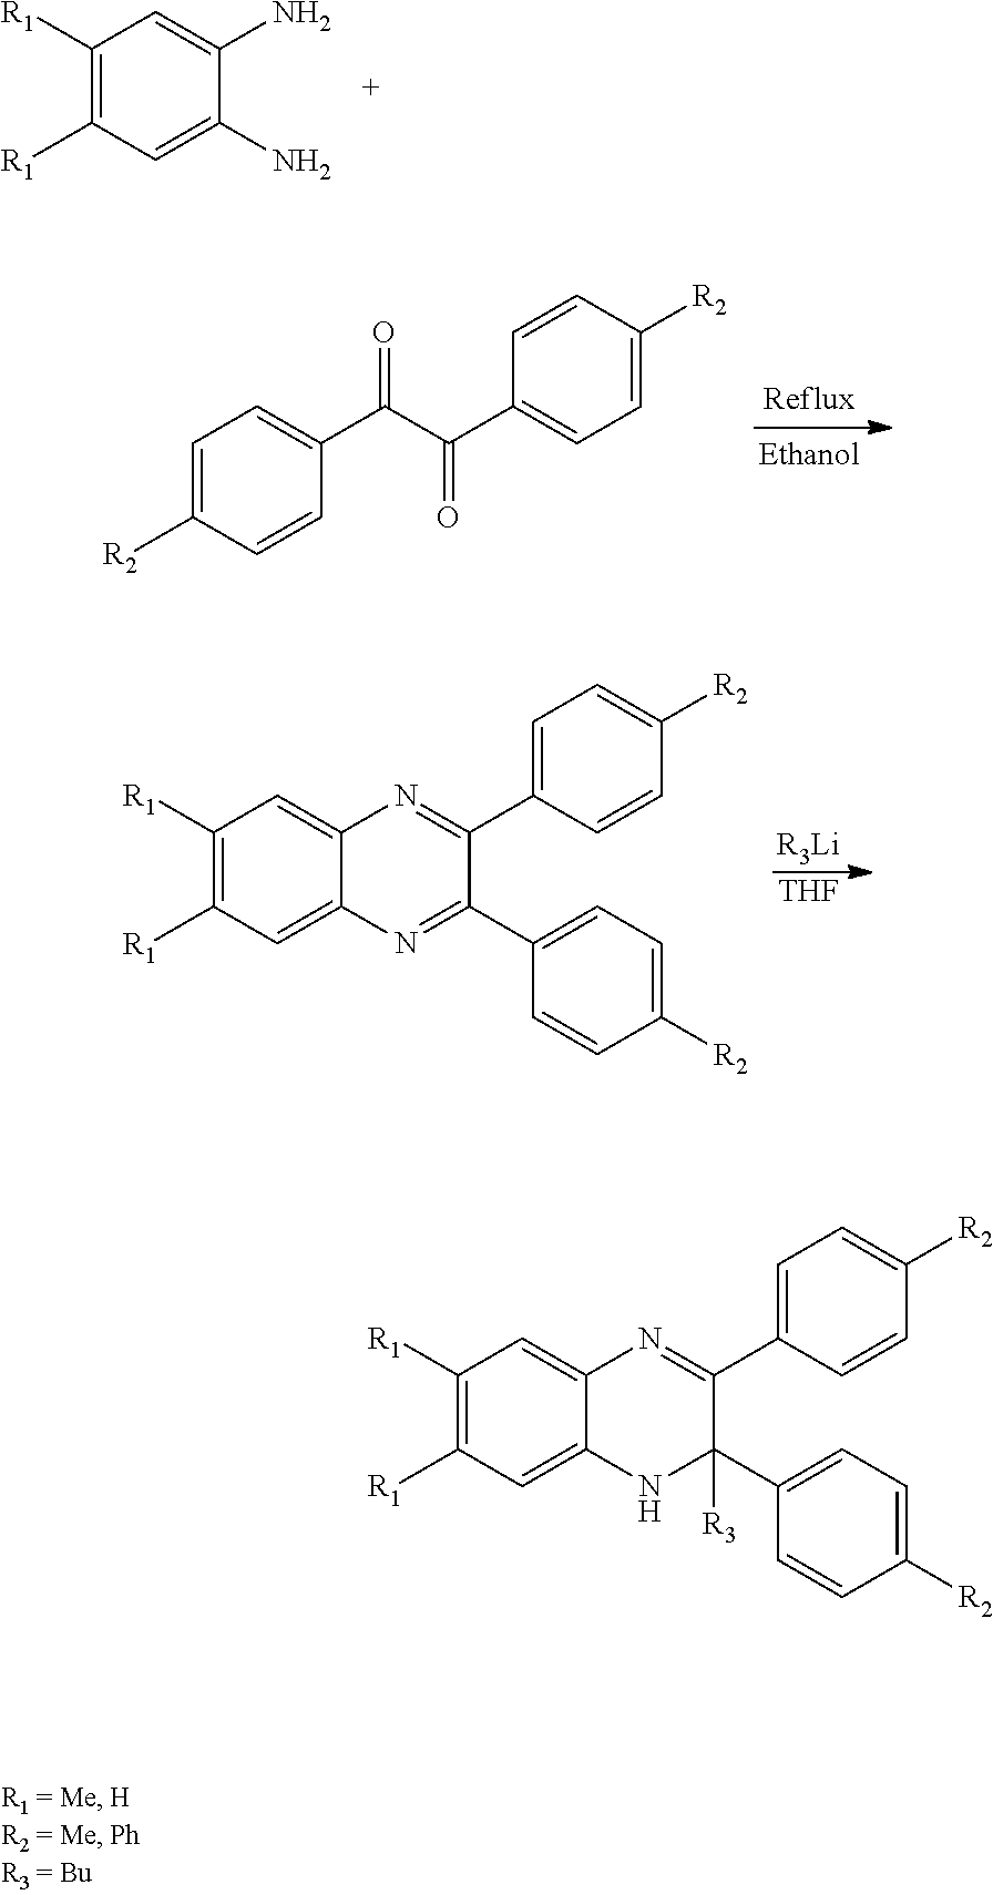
C1([R1])=C([R1])C=C(N)C(N)=C1.C1=C([R2])C=CC(C(C(C2=CC=C([R2])C=C2)=O)=O)=C1.[R3Li].[THF].C1([R1])=C([R1])C=C2C(=C1)N=C(C1=CC=C([R2])C=C1)C(C1=CC=C([R2])C=C1)=N2.C1([R1])=C([R1])C=C2C(=C1)NC(C1=CC=C([R2])C=C1)([R3])C(C1=CC=C([R2])C=C1)=N2
